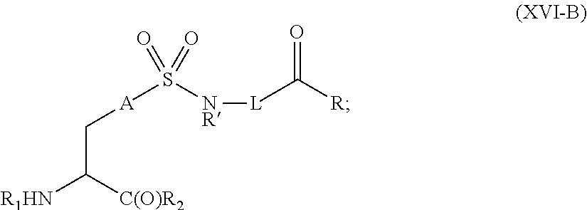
C(C([R1HN])[C(O)R2])[A]S(=O)([NR][L]C([R])=O)=O
